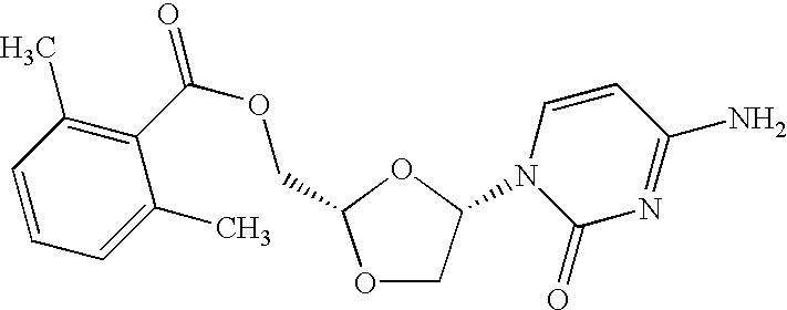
C1=CC=C(C)C(C(OCC2OCC(N3C(=O)N=C(N)C=C3)O2)=O)=C1C
